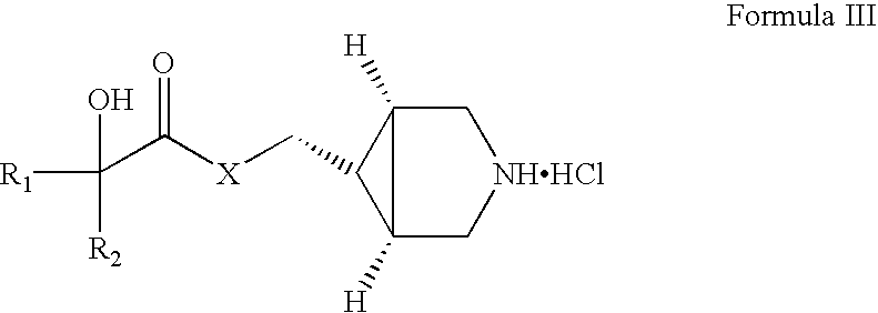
C12([H])C[NHHCl]CC1([H])C2C[X]C(C([R1])(O)[R2])=O
